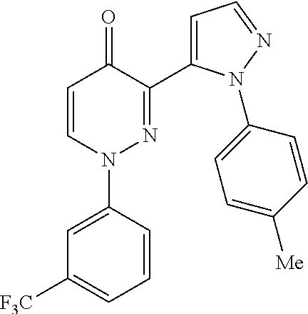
C1=CN(C2=CC([F3C])=CC=C2)N=C(C2=CC=NN2C2=CC=C([Me])C=C2)C1=O
